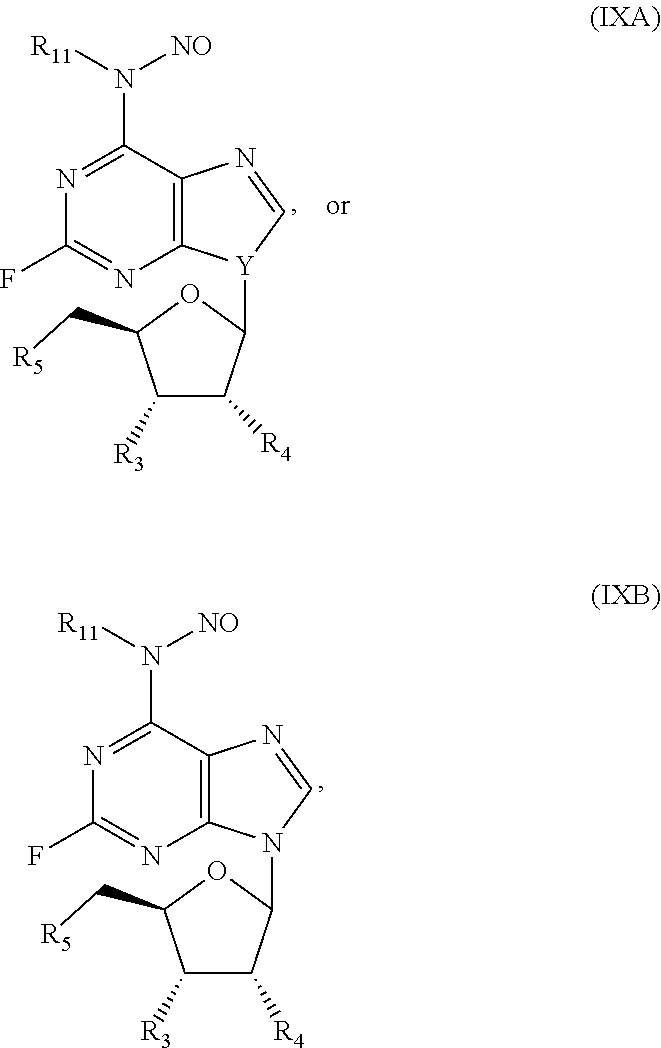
C12=C(C(N([R11])[NO])=NC(F)=N1)N=C[Y]2C1C([R4])C([R3])C(C[R5])O1.C12=C(C(N([R11])[NO])=NC(F)=N1)N=CN2C1C([R4])C([R3])C(C[R5])O1
